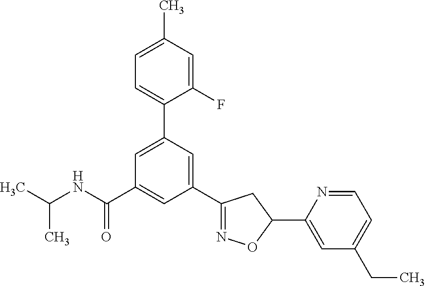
CC(NC(C1=CC(C2=NOC(C3=CC(CC)=CC=N3)C2)=CC(C2=CC=C(C)C=C2F)=C1)=O)C
